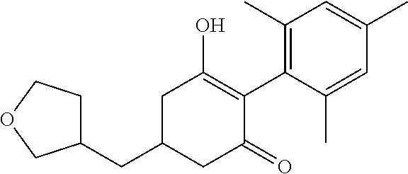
C1(CC2CC(=O)C(C3=C(C)C=C(C)C=C3C)=C(O)C2)CCOC1
